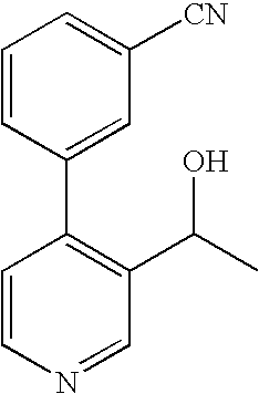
C1=CN=CC(C(C)O)=C1C1=CC([CN])=CC=C1
